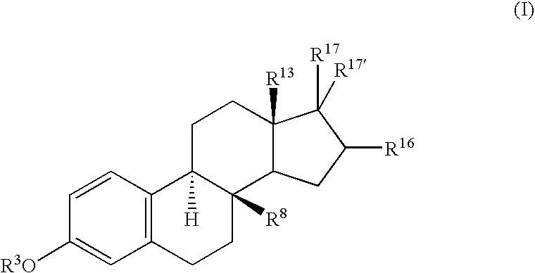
C1=CC2=C(C=C1[R3O])CCC1([R8])C2([H])CCC2([R13])C1CC([R16])C2([R17])[R17]
